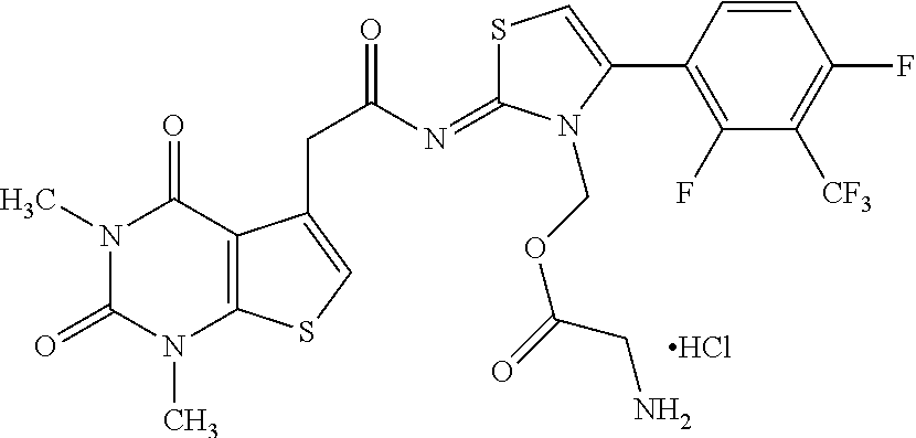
N1(C)C(=O)N(C)C2=C(C1=O)C(CC(=O)N=C1SC=C(C3=C(F)C([CF3])=C(F)C=C3)N1COC(=O)CN)=CS2.Cl
